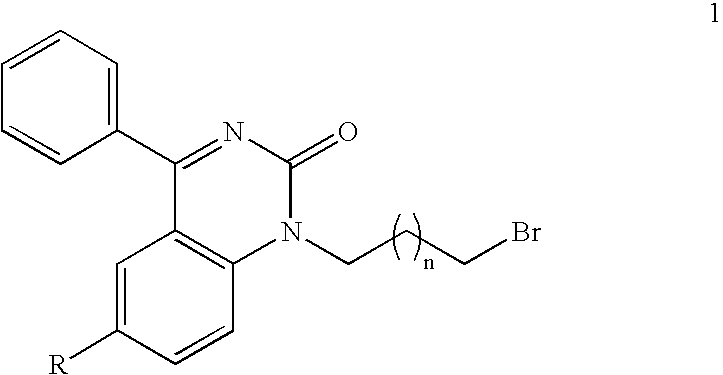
C1(C2=NC(=O)N(CCCBr)C3=C2C=C([R])C=C3)=CC=CC=C1
